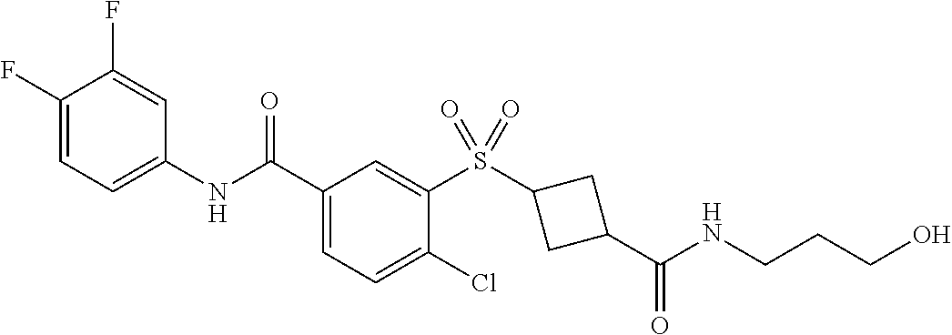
C1(F)=CC=C(NC(C2=CC=C(Cl)C(S(=O)(=O)C3CC(C(NCCCO)=O)C3)=C2)=O)C=C1F
